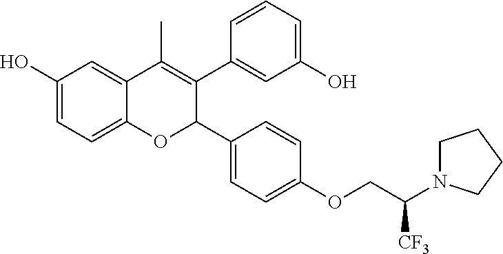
C12=CC=C(O)C=C1C(C)=C(C1=CC(O)=CC=C1)C(C1=CC=C(OCC(N3CCCC3)[CF3])C=C1)O2
